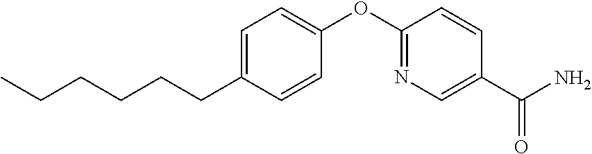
C1=C(CCCCCC)C=CC(OC2=NC=C(C(N)=O)C=C2)=C1
